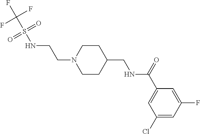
N1(CCNS(C(F)(F)F)(=O)=O)CCC(CNC(C2=CC(Cl)=CC(F)=C2)=O)CC1
